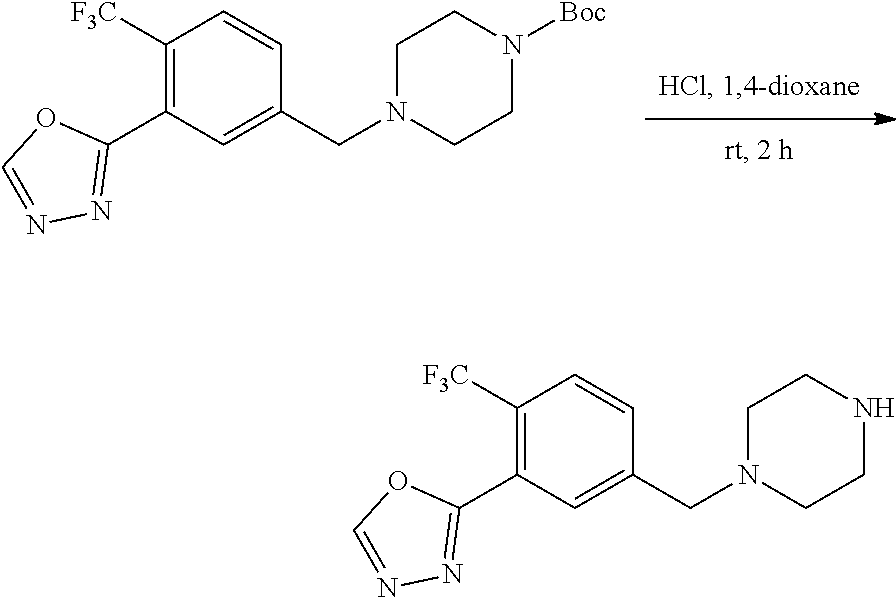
C1([F3C])=C(C2=NN=CO2)C=C(CN2CCN([Boc])CC2)C=C1.C1([F3C])=C(C2=NN=CO2)C=C(CN2CCNCC2)C=C1
